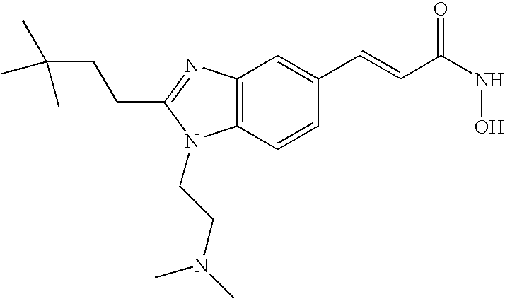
C12=C(N=C(CCC(C)(C)C)N1CCN(C)C)C=C(C=CC(NO)=O)C=C2
